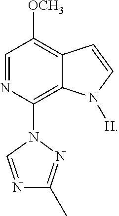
C1=NC(N2C=NC(C)=N2)=C2C(=C1[OCH3])C=CN2[H]
